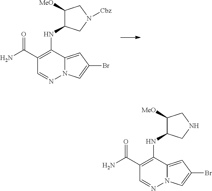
NC(C1=C(NC2C([MeO])CN([Cbz])C2)C2=CC(Br)=CN2N=C1)=O.NC(C1=C(NC2C([MeO])CNC2)C2=CC(Br)=CN2N=C1)=O
